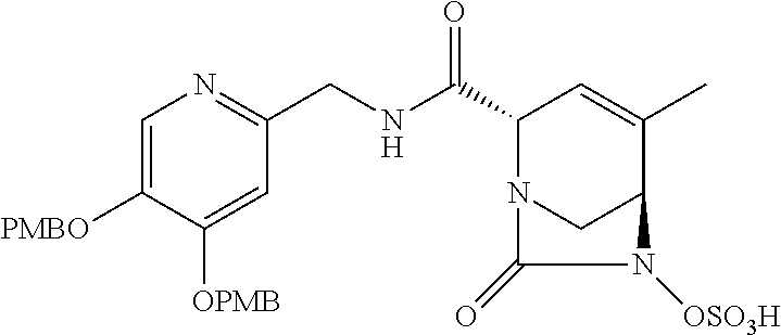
N(C(C1N2CC(C(C)=C1)N([OSO3H])C2=O)=O)CC1=NC=C([PMBO])C([OPMB])=C1
